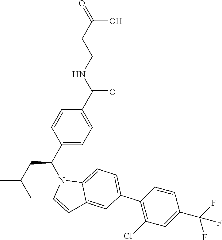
C(CCNC(C1=CC=C(C(N2C=CC3=CC(C4=C(Cl)C=C(C(F)(F)F)C=C4)=CC=C23)CC(C)C)C=C1)=O)(=O)O
